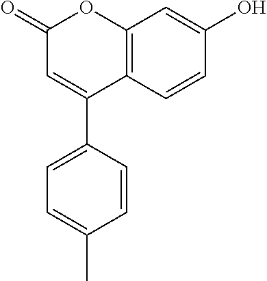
C12=C(C=CC(O)=C1)C(C1=CC=C(C)C=C1)=CC(=O)O2
